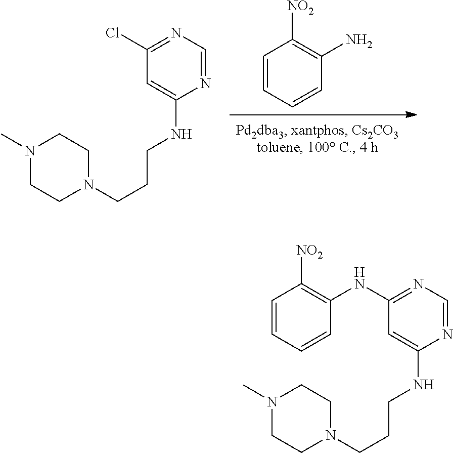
C1=CC=CC(N)=C1[NO2].C1=C(NCCCN2CCN(C)CC2)N=CN=C1Cl.C1=C(NCCCN2CCN(C)CC2)N=CN=C1NC1=C([NO2])C=CC=C1
